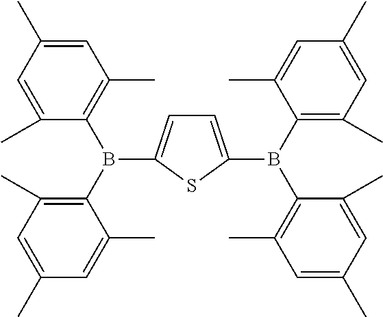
C1(C)=C(B(C2=C(C)C=C(C)C=C2C)C2=CC=C(B(C3=C(C)C=C(C)C=C3C)C3=C(C)C=C(C)C=C3C)S2)C(C)=CC(C)=C1
